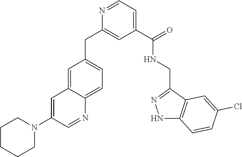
C1=C2C(=CC=C1CC1=CC(C(NCC3=NNC4=C3C=C(Cl)C=C4)=O)=CC=N1)N=CC(N1CCCCC1)=C2
